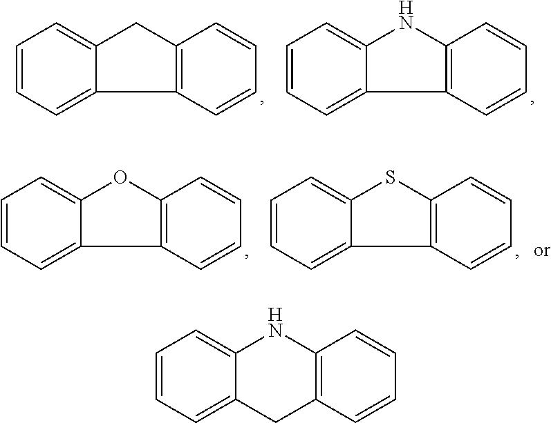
C1=CC=C2C(=C1)NC1=C(C=CC=C1)C2.C1=CC=C2C(=C1)CC1=C2C=CC=C1.C1=CC=C2C(=C1)NC1=C2C=CC=C1.C1=CC=C2C(=C1)OC1=C2C=CC=C1.C1=CC=C2C(=C1)SC1=C2C=CC=C1
